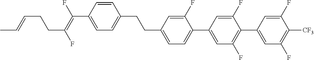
C(C1=CC=C(C2=CC(F)=C(C3=CC(F)=C([CF3])C(F)=C3)C(F)=C2)C(F)=C1)CC1=CC=C(C(=C(F)CCC=CC)F)C=C1
